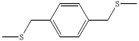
C1=C(CSC)C=CC(CSC)=C1
